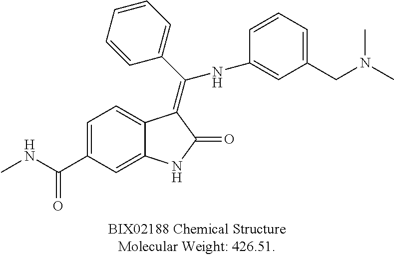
C1=C(C(NC)=O)C=C2C(=C1)C(=C(C1=CC=CC=C1)NC1=CC(CN(C)C)=CC=C1)C(=O)N2
